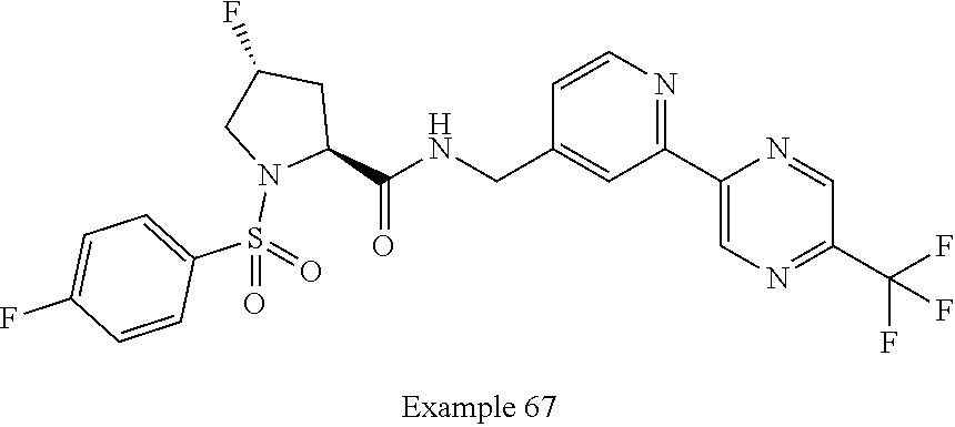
C1(C(NCC2=CC(C3=CN=C(C(F)(F)F)C=N3)=NC=C2)=O)CC(F)CN1S(C1=CC=C(F)C=C1)(=O)=O
